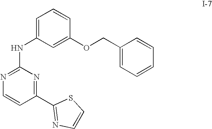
C1=C(NC2=NC=CC(C3=NC=CS3)=N2)C=C(OCC2=CC=CC=C2)C=C1
